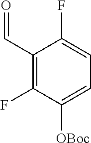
C1(C=O)=C(F)C([OBoc])=CC=C1F
